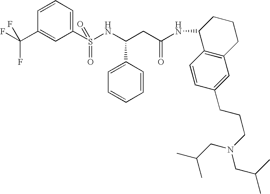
C12=C(CCCC1NC(CC(NS(C1=CC=CC(C(F)(F)F)=C1)(=O)=O)C1=CC=CC=C1)=O)C=C(CCCN(CC(C)C)CC(C)C)C=C2
